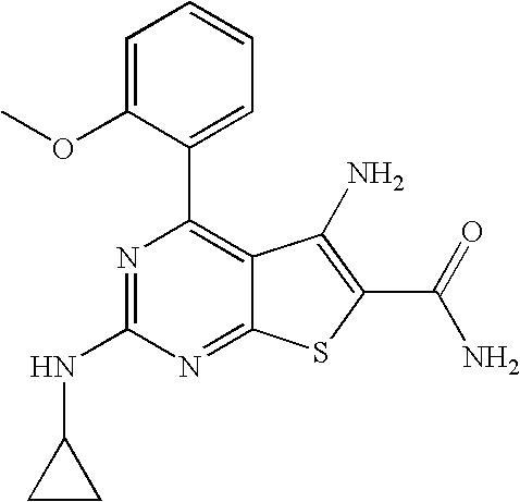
C1=C(OC)C(C2=C3C(=NC(NC4CC4)=N2)SC(C(N)=O)=C3N)=CC=C1
